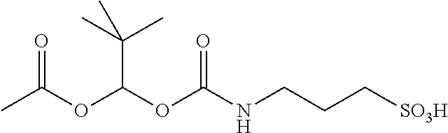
CC(OC(OC(NCCC[SO3H])=O)C(C)(C)C)=O
